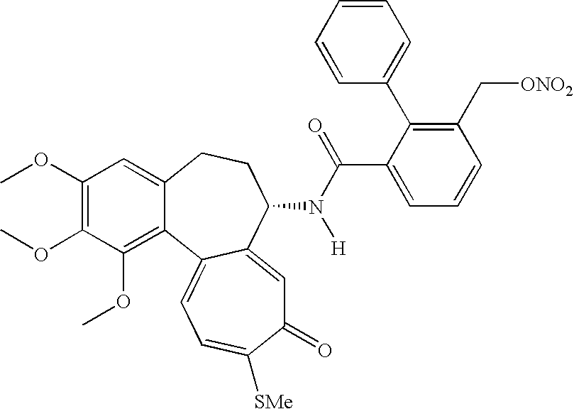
C12=CC(OC)=C(OC)C(OC)=C1C1=CC=C([SMe])C(=O)C=C1C(N(C(C1=CC=CC(C[ONO2])=C1C1=CC=CC=C1)=O)[H])CC2
